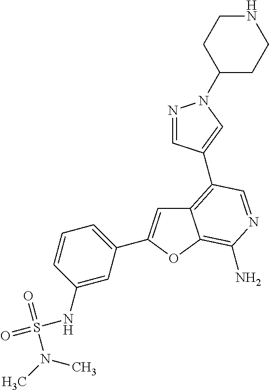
C12=C(C3=CN(C4CCNCC4)N=C3)C=NC(N)=C1OC(C1=CC=CC(NS(=O)(N(C)C)=O)=C1)=C2
